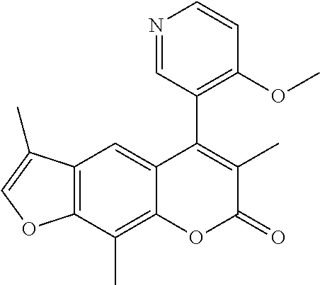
C12=C(C(C)=C3C(=C1)C(C1=C(OC)C=CN=C1)=C(C)C(=O)O3)OC=C2C
